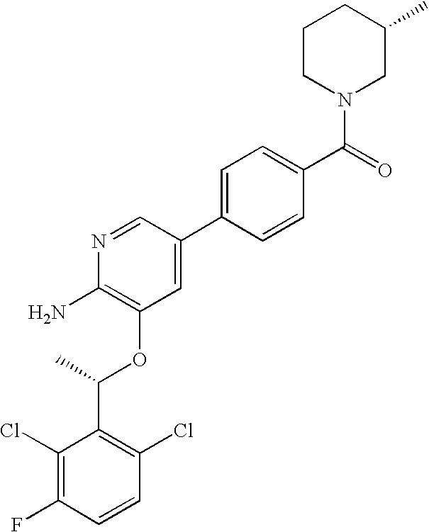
C1(Cl)=C(F)C=CC(Cl)=C1C(C)OC1=C(N)N=CC(C2=CC=C(C(=O)N3CC(C)CCC3)C=C2)=C1
